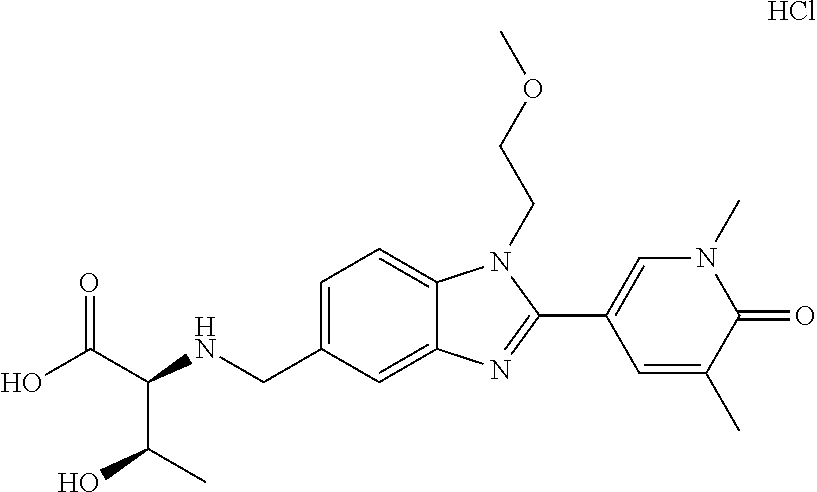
C1=C(CNC(C(O)=O)C(C)O)C=C2C(=C1)N(CCOC)C(C1=CN(C)C(=O)C(C)=C1)=N2.Cl
